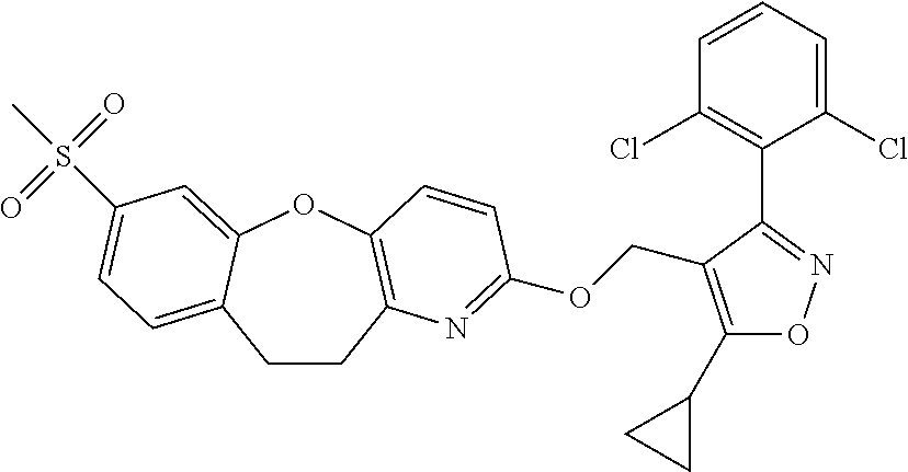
C1CC2=C(OC3=CC(S(C)(=O)=O)=CC=C13)C=CC(OCC1=C(C3CC3)ON=C1C1=C(Cl)C=CC=C1Cl)=N2
